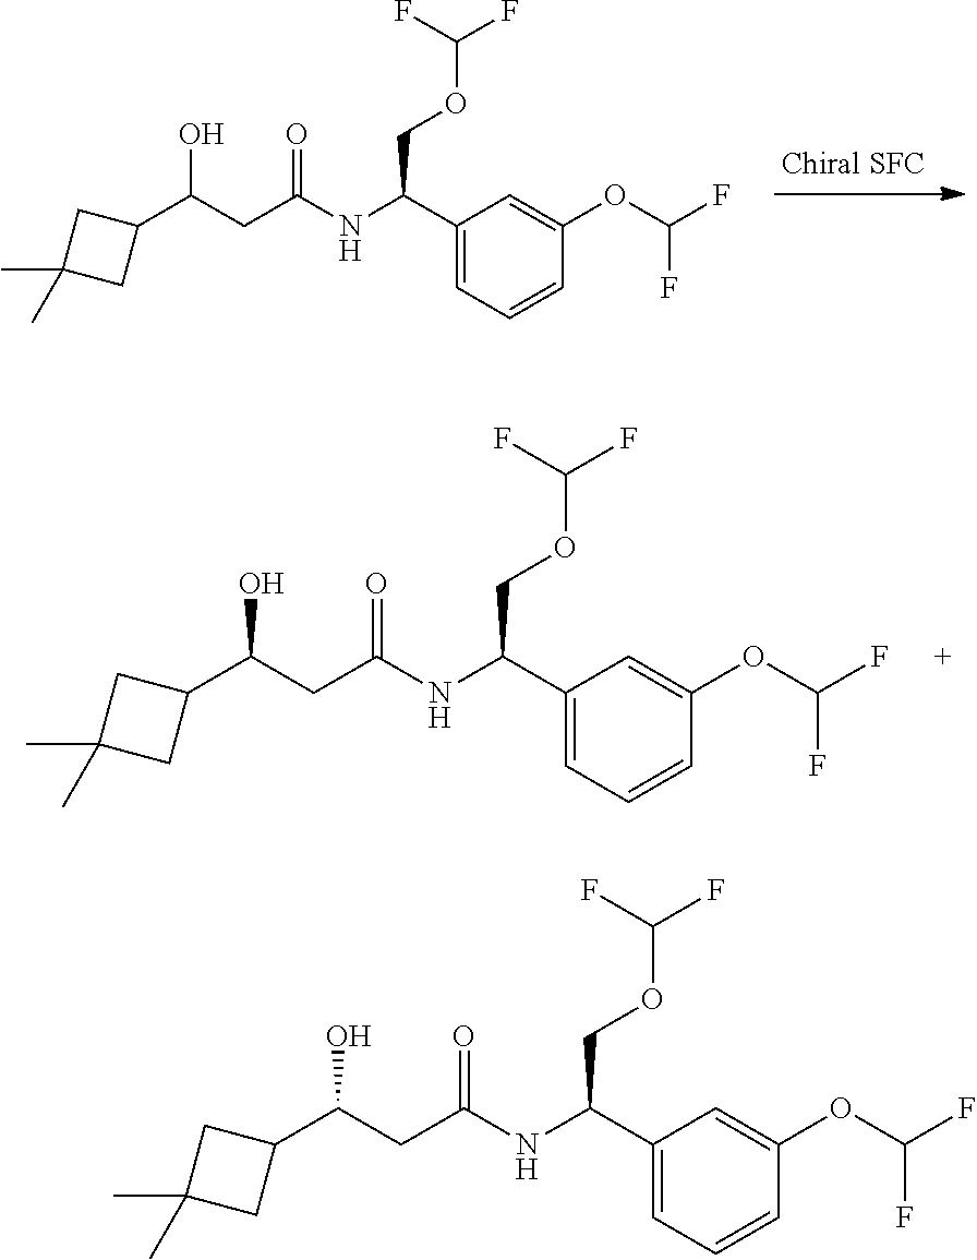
C1=C(OC(F)F)C=CC=C1C(NC(CC(C1CC(C)(C)C1)O)=O)COC(F)F.C1=C(OC(F)F)C=CC=C1C(NC(CC(O)C1CC(C)(C)C1)=O)COC(F)F.C1=C(OC(F)F)C=CC=C1C(NC(CC(O)C1CC(C)(C)C1)=O)COC(F)F
